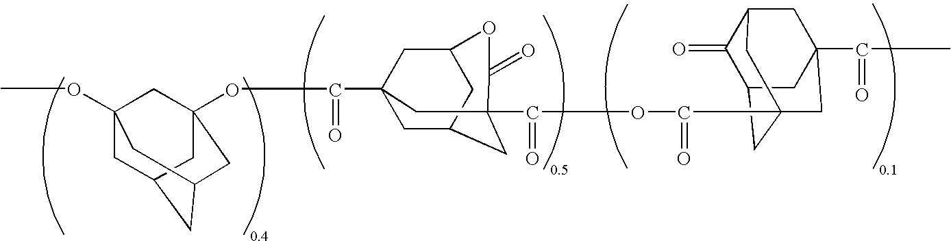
COC12CC3CC(CC(OC(=O)C45CC6CC(C(OC(=O)C78CC9C(=O)C(CC(C(C)=O)(C7)C9)C8)=O)(C4)C(=O)OC(C5)C6)(C1)C3)C2
